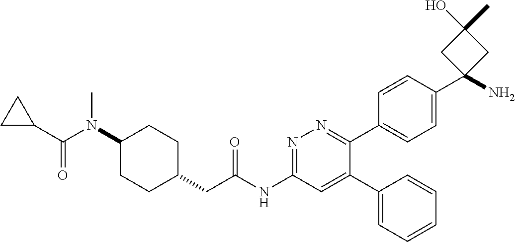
C1(N(C(=O)C2CC2)C)CCC(CC(NC2=NN=C(C3=CC=C(C4(N)CC(O)(C)C4)C=C3)C(C3=CC=CC=C3)=C2)=O)CC1
